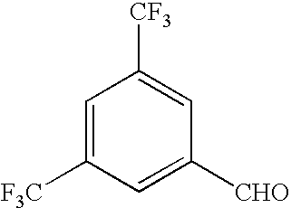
C1=C([F3C])C=C([CHO])C=C1[CF3]
